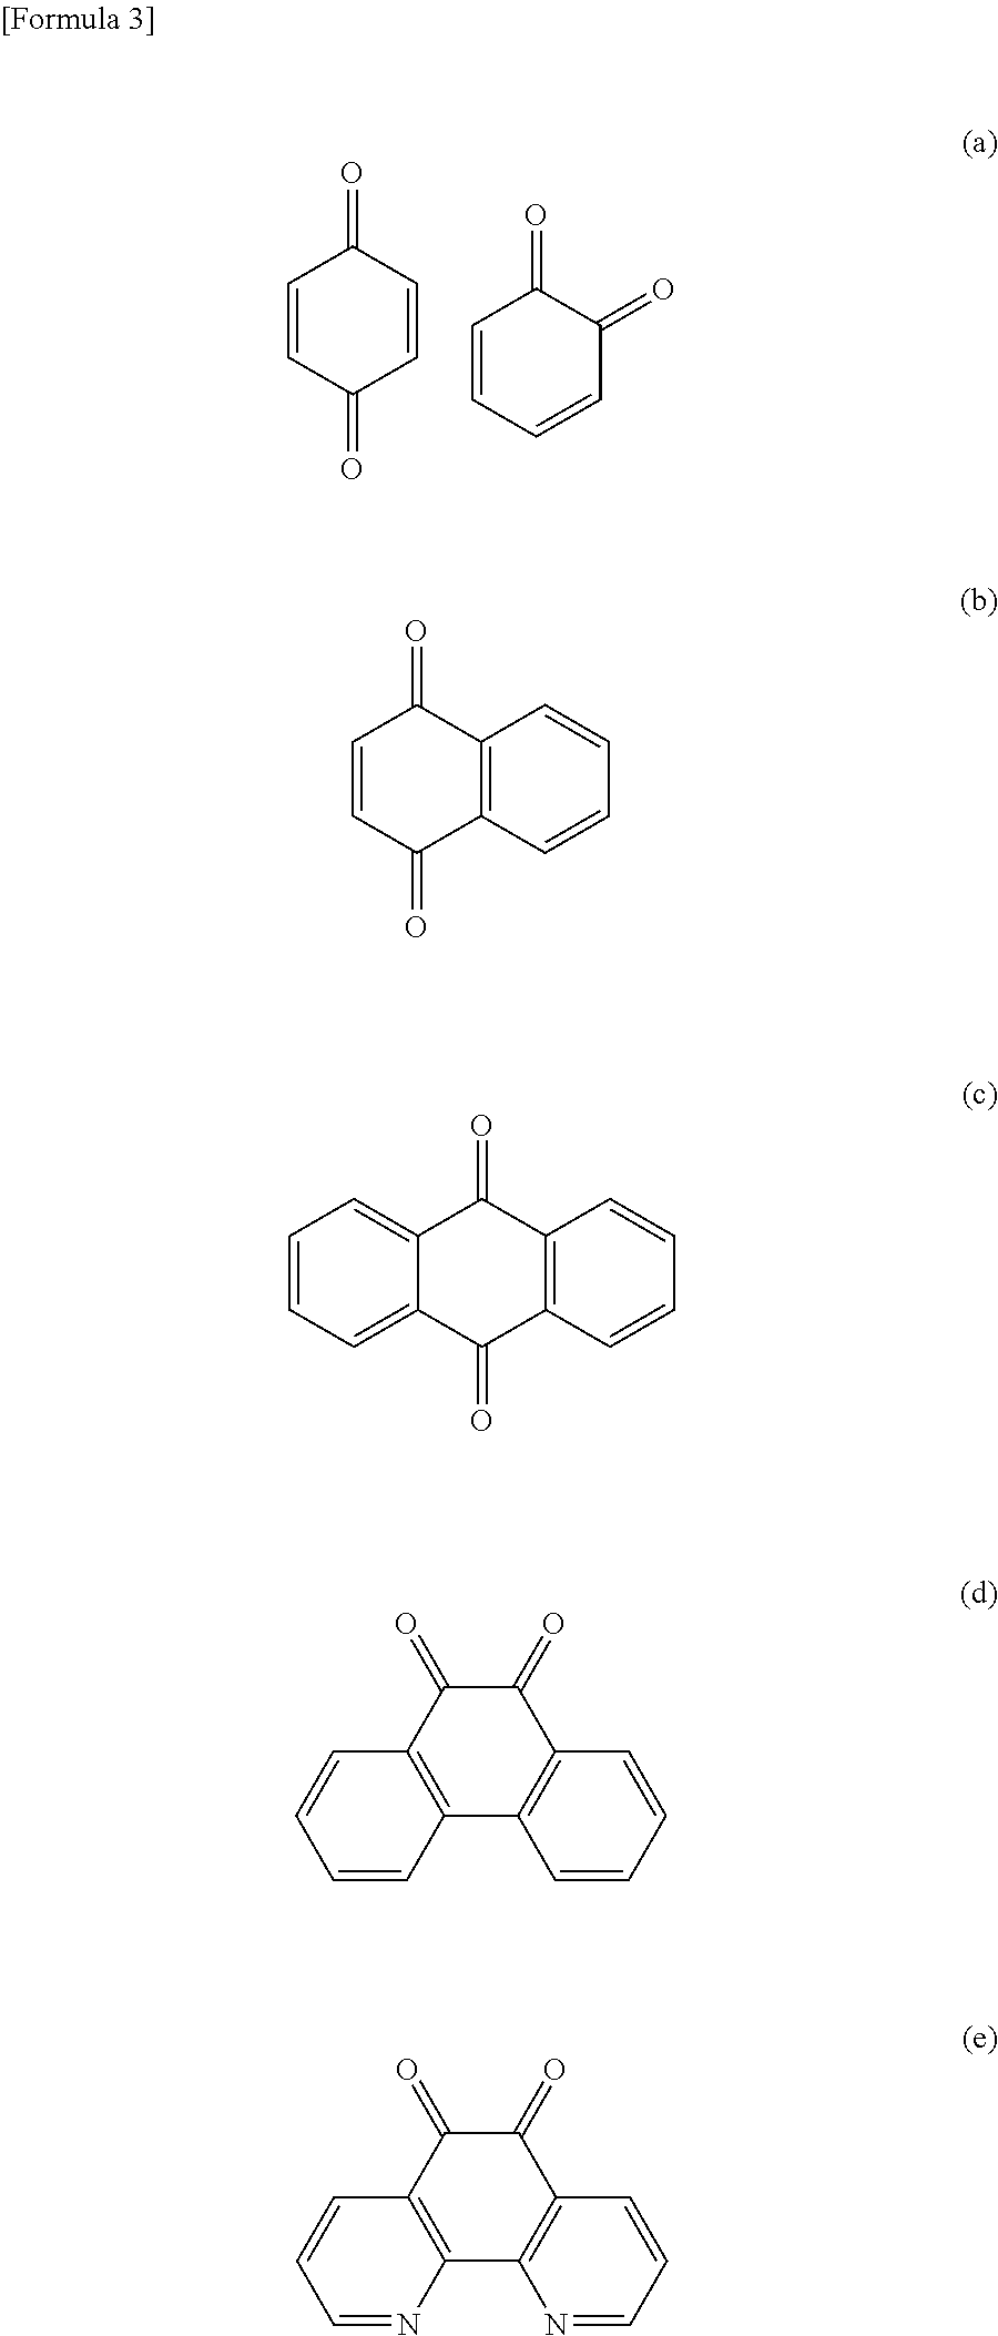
C1=CC(=O)C=CC1=O.C1=CC=CC(=O)C1=O.C1=CC(=O)C2=C(C1=O)C=CC=C2.C12=CC=CC=C1C(=O)C1=C(C2=O)C=CC=C1.C1=CC=CC2=C1C1=C(C(=O)C2=O)C=CC=C1.N1=CC=CC2=C1C1=C(C(=O)C2=O)C=CC=N1
